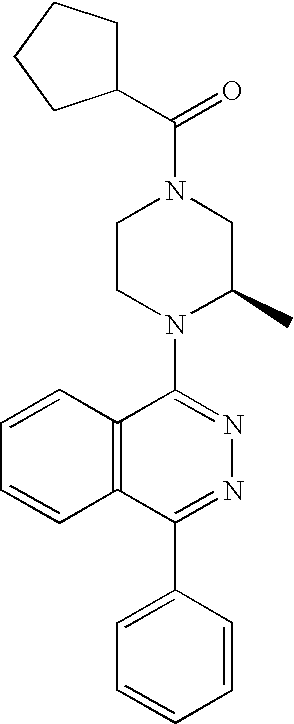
C(C1CCCC1)(N1CCN(C2=NN=C(C3=CC=CC=C3)C3=C2C=CC=C3)C(C)C1)=O
